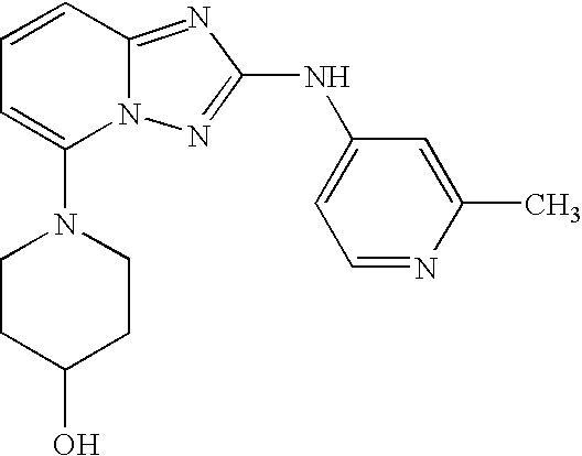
C1=CC2=NC(NC3=CC=NC(C)=C3)=NN2C(N2CCC(O)CC2)=C1
